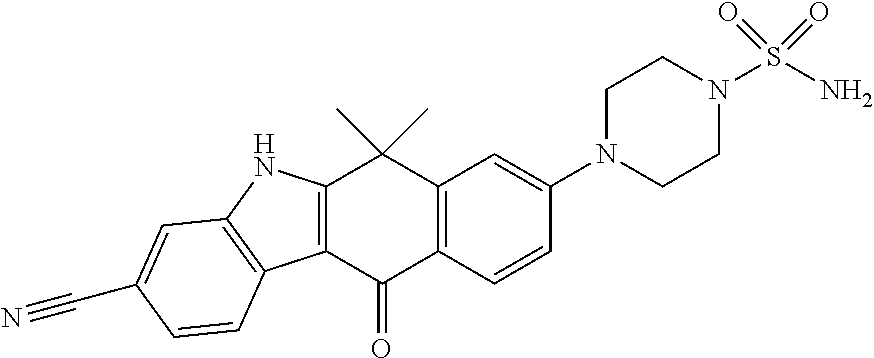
C12=C(C(=O)C3=C(C1(C)C)C=C(N1CCN(S(N)(=O)=O)CC1)C=C3)C1=C(N2)C=C(C#N)C=C1
